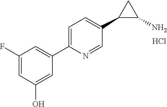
Cl.C1=C(F)C=C(C2=CC=C(C3C(N)C3)C=N2)C=C1O
